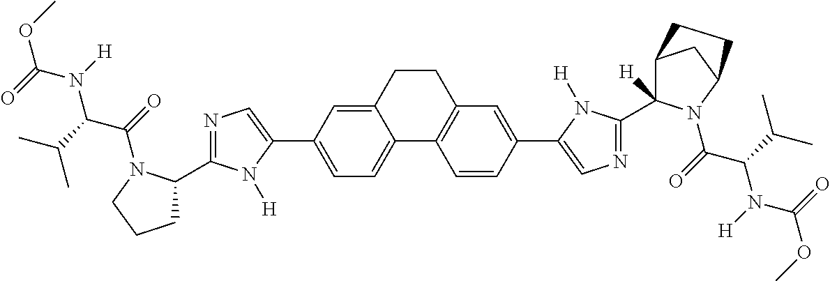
C1=CC(C2=CN=C(C3([H])C4CC(N3C(C(N(C(OC)=O)[H])C(C)C)=O)CC4)N2[H])=CC2=C1C1=CC=C(C3=CN=C(C4CCCN4C(C(N(C(OC)=O)[H])C(C)C)=O)N3[H])C=C1CC2
